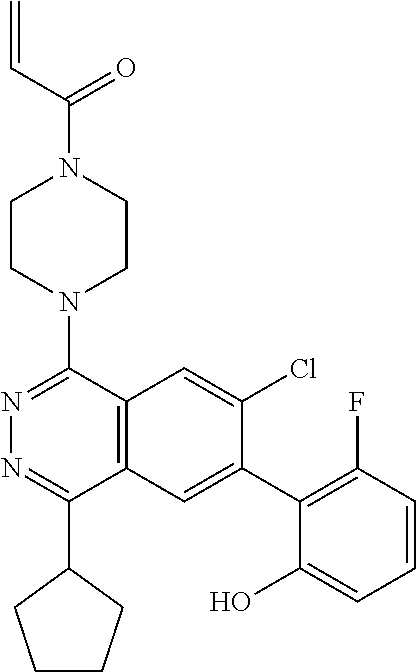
C12=C(C(N3CCN(C(=O)C=C)CC3)=NN=C1C1CCCC1)C=C(Cl)C(C1=C(F)C=CC=C1O)=C2
